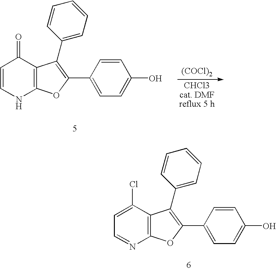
C1=C(Cl)C2=C(N=C1)OC(C1=CC=C(O)C=C1)=C2C1=CC=CC=C1.C1=CNC2=C(C1=O)C(C1=CC=CC=C1)=C(C1=CC=C(O)C=C1)O2.[(COCl)2]
